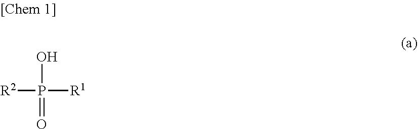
[R2]P([R1])(O)=O
